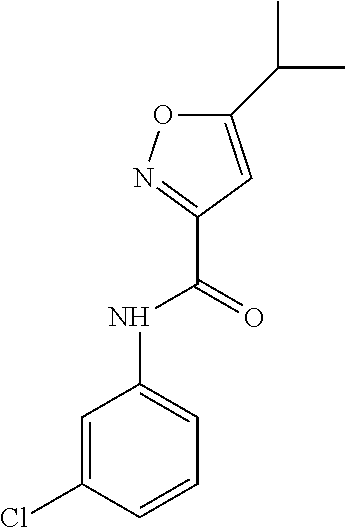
C1(Cl)=CC(NC(C2=NOC(C(C)C)=C2)=O)=CC=C1
